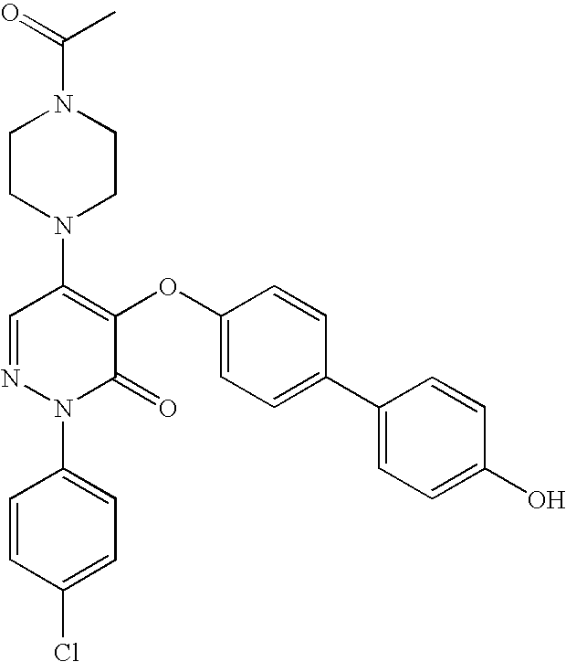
N1(C2=C(OC3=CC=C(C4=CC=C(O)C=C4)C=C3)C(=O)N(C3=CC=C(Cl)C=C3)N=C2)CCN(C(C)=O)CC1
